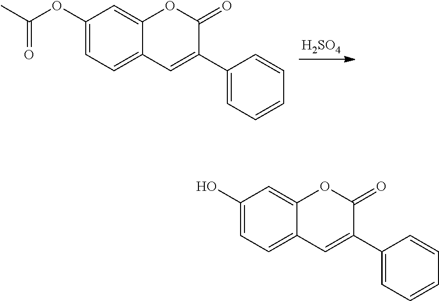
[H2SO4].C1(OC(C)=O)=CC=C2C(=C1)OC(=O)C(C1=CC=CC=C1)=C2.C1(O)=CC=C2C(=C1)OC(=O)C(C1=CC=CC=C1)=C2
